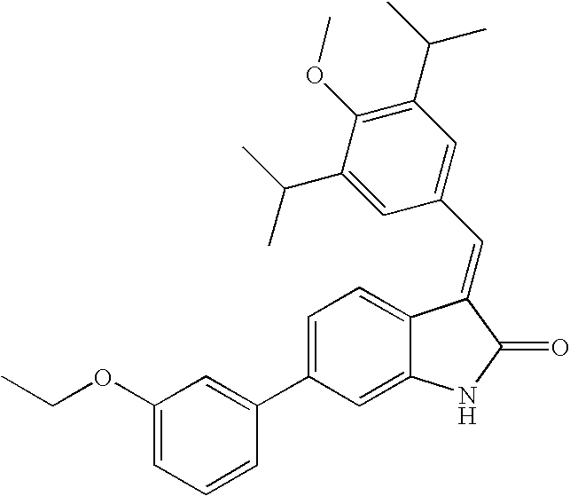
C1=C(C2=CC(OCC)=CC=C2)C=C2C(=C1)C(=CC1=CC(C(C)C)=C(OC)C(C(C)C)=C1)C(=O)N2
